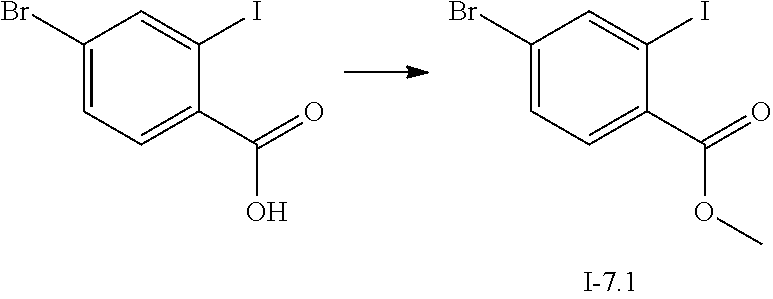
C1(Br)=CC=C(C(=O)O)C(I)=C1.C1(Br)=CC=C(C(=O)OC)C(I)=C1
